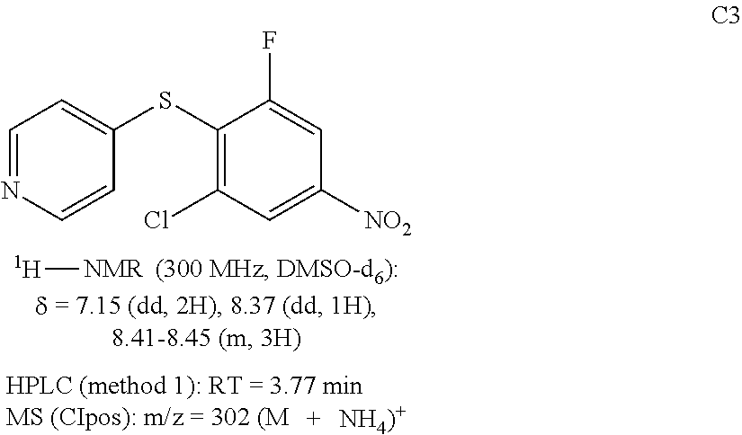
[H][NMR].C1=NC=CC(SC2=C(Cl)C=C([NO2])C=C2F)=C1
